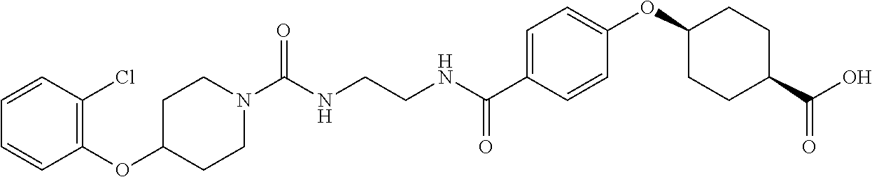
C(NCCNC(C1=CC=C(OC2CCC(C(O)=O)CC2)C=C1)=O)(=O)N1CCC(OC2=C(Cl)C=CC=C2)CC1
